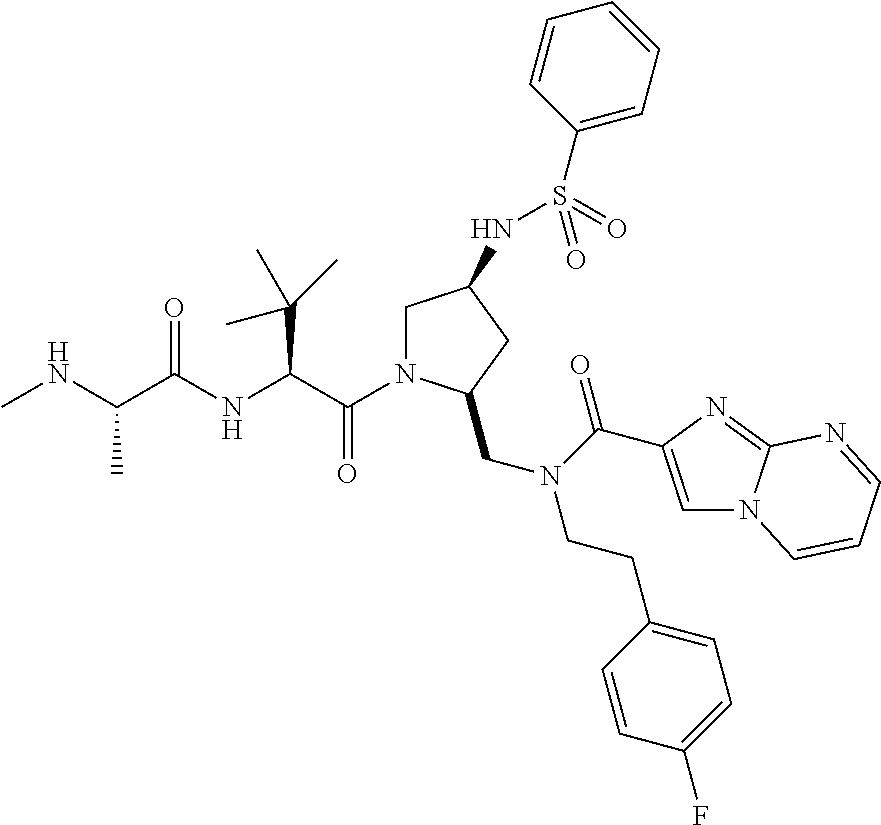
CNC(C(NC(C(=O)N1CC(NS(C2=CC=CC=C2)(=O)=O)CC1CN(CCC1=CC=C(F)C=C1)C(=O)C1=CN2C(=N1)N=CC=C2)C(C)(C)C)=O)C
